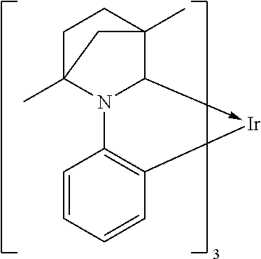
C1C2(C)N3C(->[Ir]C4=C3C=CC=C4)C(C)(C1)C2
